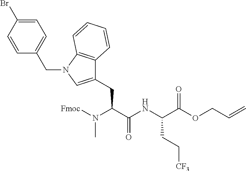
N(C(C(NC(C(OCC=C)=O)CC[CF3])=O)CC1=CN(CC2=CC=C(Br)C=C2)C2=C1C=CC=C2)([Fmoc])C
